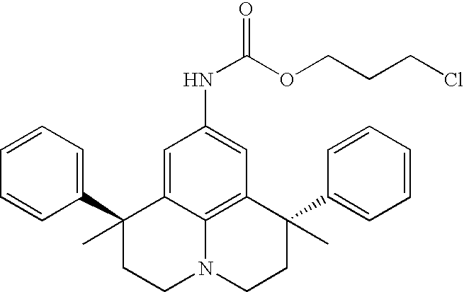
C1=CC=C(C2(C)CCN3C4=C(C(C5=CC=CC=C5)(C)CC3)C=C(NC(=O)OCCCCl)C=C24)C=C1
